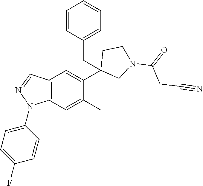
C12=C(C=C(C)C(C3(CC4=CC=CC=C4)CN(C(=O)CC#N)CC3)=C1)N(C1=CC=C(F)C=C1)N=C2
